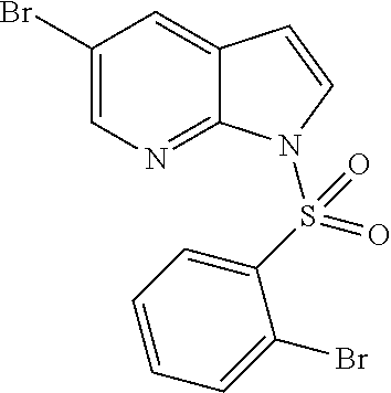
BrC1=CN=C2C(=C1)C=CN2S(C1=CC=CC=C1Br)(=O)=O
